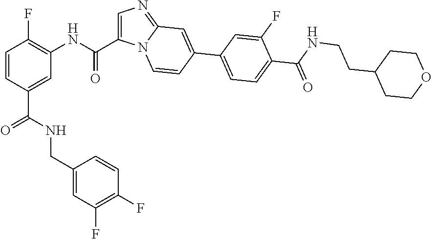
C1=CC(C(NCC2=CC(F)=C(F)C=C2)=O)=CC(NC(=O)C2=CN=C3N2C=CC(C2=CC=C(C(NCCC4CCOCC4)=O)C(F)=C2)=C3)=C1F
